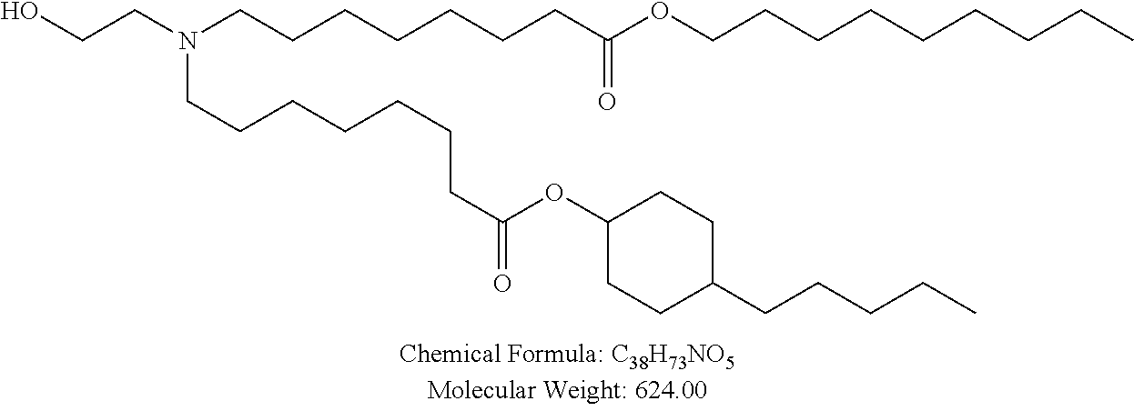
OCCN(CCCCCCCC(OCCCCCCCCC)=O)CCCCCCCC(OC1CCC(CCCCC)CC1)=O
